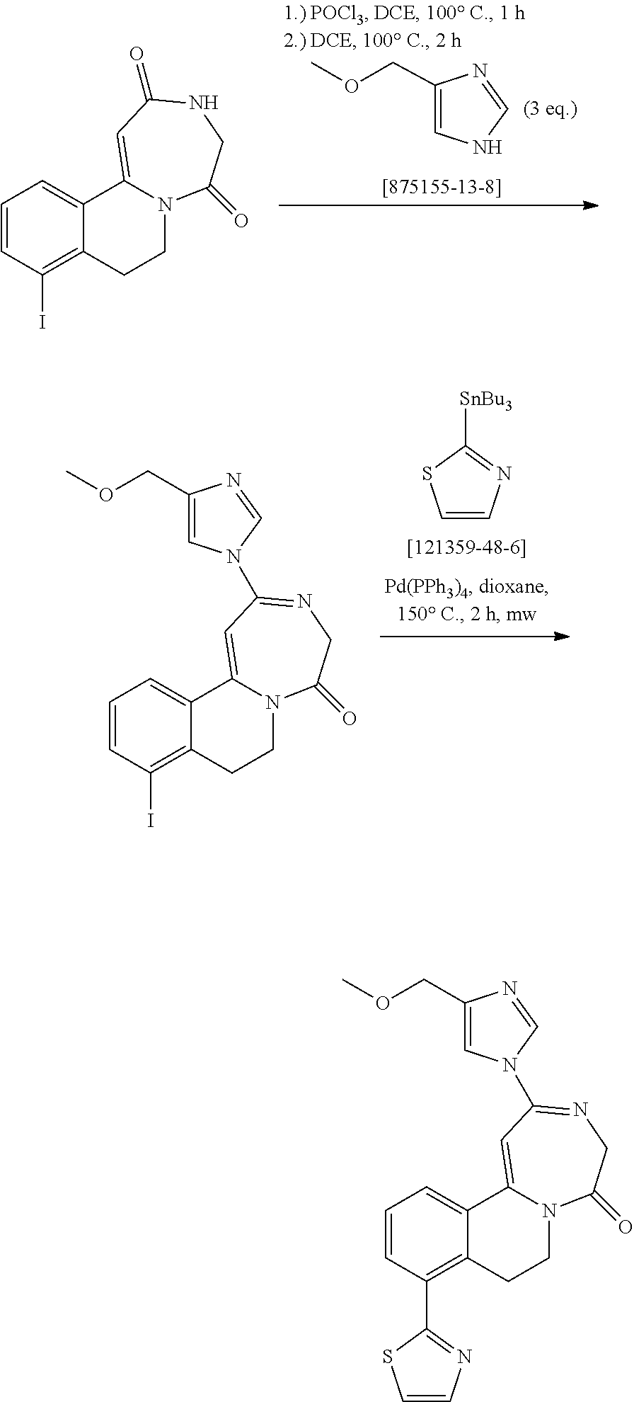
C1(COC)=CNC=N1.C1=CC(I)=C2C(=C1)C1=CC(=O)NCC(=O)N1CC2.C1=CN=C([SnBu3])S1.C1=CC(I)=C2C(=C1)C1=CC(N3C=C(COC)N=C3)=NCC(=O)N1CC2.C1=CC(C2=NC=CS2)=C2C(=C1)C1=CC(N3C=C(COC)N=C3)=NCC(=O)N1CC2
